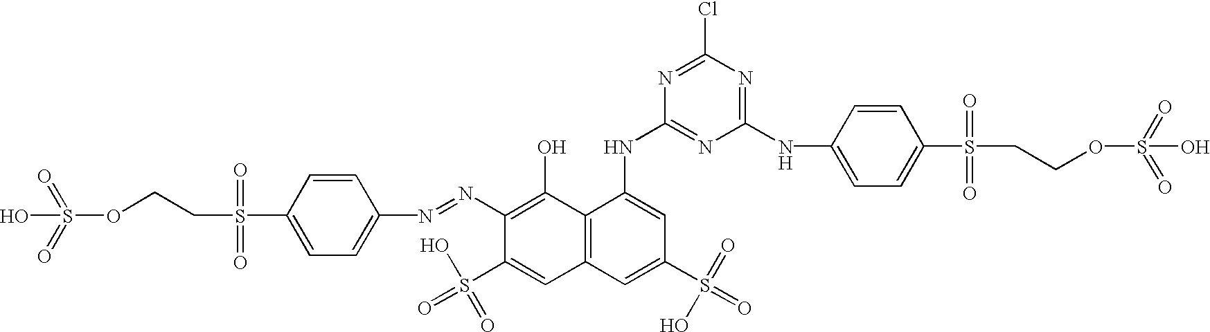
OS(=O)(=O)OCCS(=O)(=O)C1=CC=C(N=NC2=C(O)C3=C(C=C2S(O)(=O)=O)C=C(S(O)(=O)=O)C=C3NC2=NC(NC3=CC=C(S(CCOS(=O)(=O)O)(=O)=O)C=C3)=NC(Cl)=N2)C=C1
